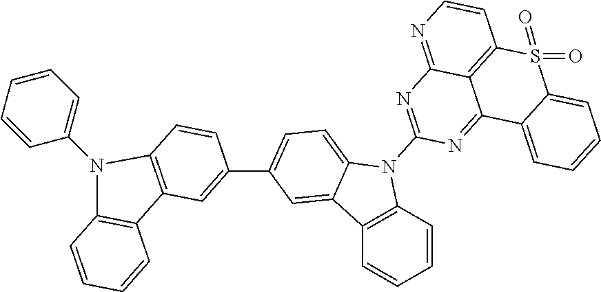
C12=C(C=CC=C1)N(C1=NC3=NC=CC4=C3C(=N1)C1=CC=CC=C1S4(=O)=O)C1=CC=C(C3=CC4=C(C=C3)N(C3=CC=CC=C3)C3=C4C=CC=C3)C=C21
